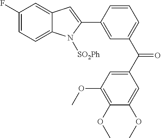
C1(C2=CC(C(=O)C3=CC(OC)=C(OC)C(OC)=C3)=CC=C2)=CC2=CC(F)=CC=C2N1[SO2Ph]
